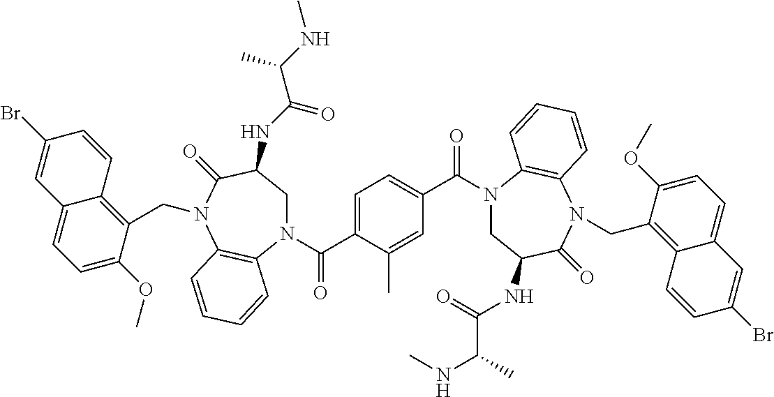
N(C(C(NC)C)=O)C1CN(C(C2=CC=C(C(N3CC(NC(C(C)NC)=O)C(=O)N(CC4=C5C(=CC=C4OC)C=C(Br)C=C5)C4=C3C=CC=C4)=O)C=C2C)=O)C2=C(C=CC=C2)N(CC2=C3C(=CC=C2OC)C=C(Br)C=C3)C1=O
